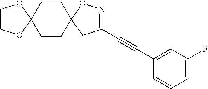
C12(CCC3(CC1)CC(C#CC1=CC(F)=CC=C1)=NO3)OCCO2
